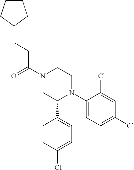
C1(N2CCN(C(CCC3CCCC3)=O)CC2C2=CC=C(Cl)C=C2)=CC=C(Cl)C=C1Cl
